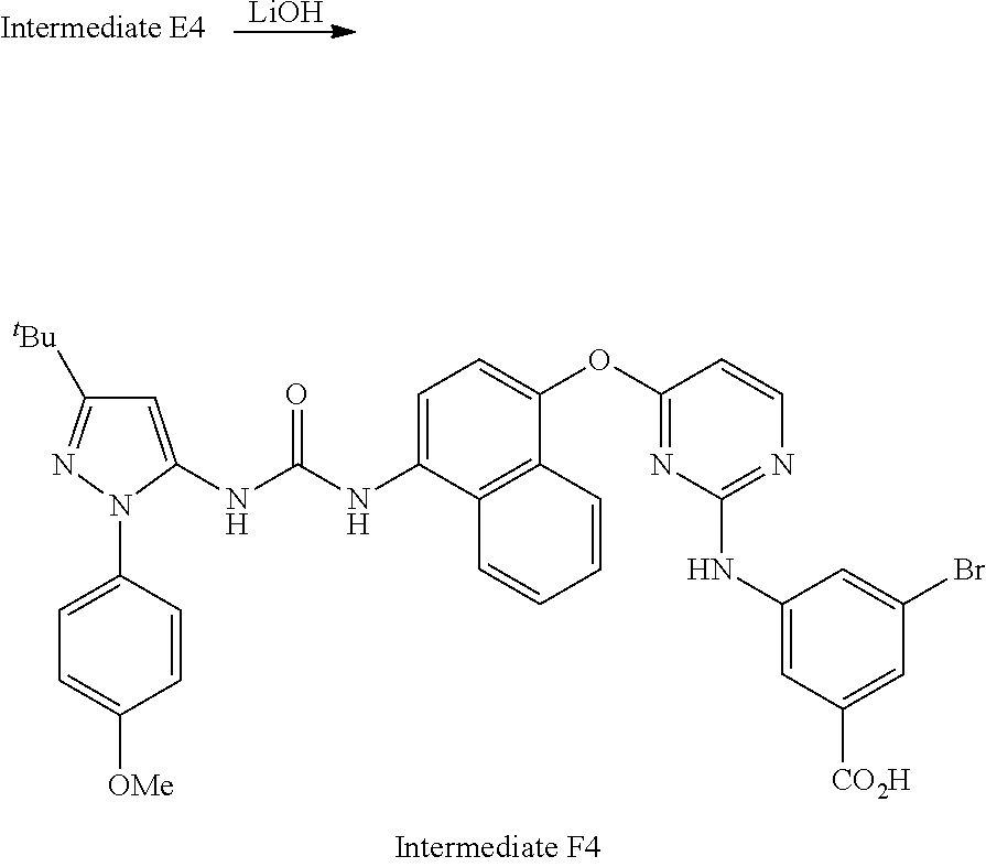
[LiOH].C1([tBu])=NN(C2=CC=C([OMe])C=C2)C(NC(NC2=CC=C(OC3=NC(NC4=CC([CO2H])=CC(Br)=C4)=NC=C3)C3=C2C=CC=C3)=O)=C1
